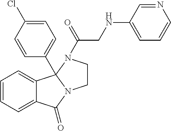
C1=CC=C2C(=C1)C(=O)N1CCN(C(=O)CNC3=CC=CN=C3)C21C1=CC=C(Cl)C=C1
